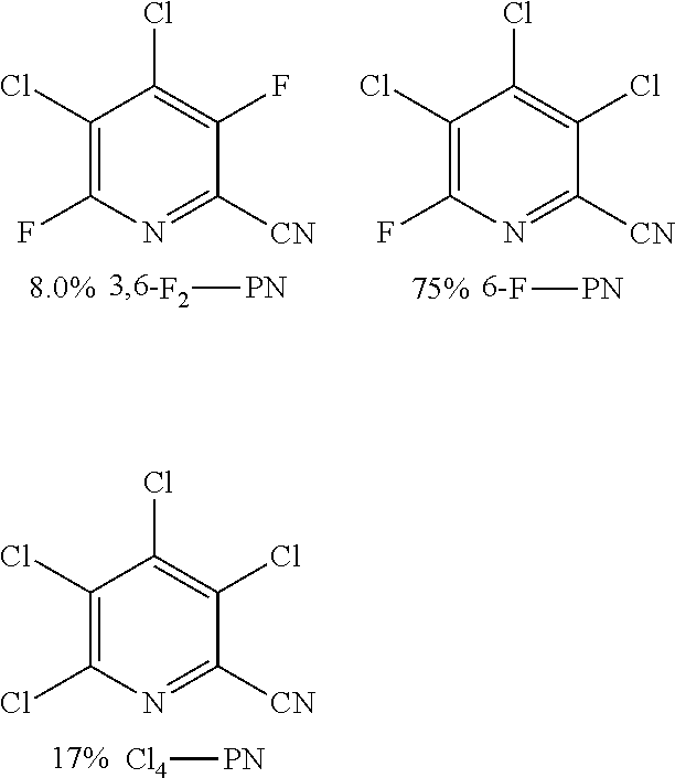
C1(Cl)=C(Cl)N=C([CN])C(Cl)=C1Cl.[Cl4][PN].C1(Cl)=C(F)N=C([CN])C(F)=C1Cl.[F2][PN].C1(Cl)=C(F)N=C([CN])C(Cl)=C1Cl.F[PN]
